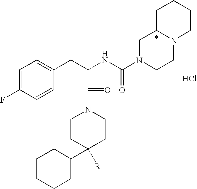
C1=C(F)C=CC(CC(NC(N2CCN3C(C2)CCCC3)=O)C(N2CCC(C3CCCCC3)([R])CC2)=O)=C1.Cl
